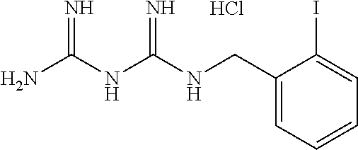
C(C1=CC=CC=C1I)NC(NC(N)=N)=N.Cl
